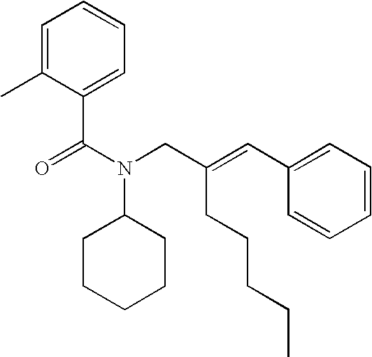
C1=C(C)C(C(=O)N(CC(=CC2=CC=CC=C2)CCCCC)C2CCCCC2)=CC=C1
